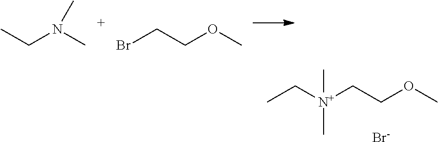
CCN(C)C.C(COC)Br.C(COC)[N+](CC)(C)C.[Br-]
